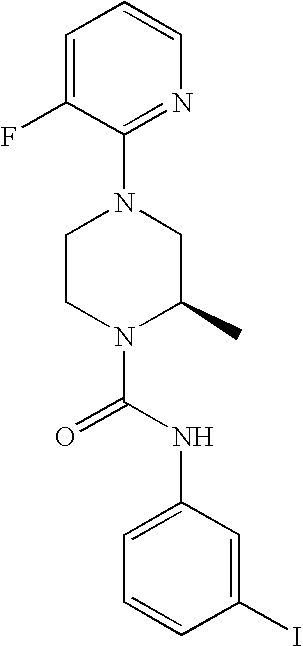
N1(C(NC2=CC=CC(I)=C2)=O)C(C)CN(C2=NC=CC=C2F)CC1
